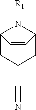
C1(C#N)CC2N([R1])C(C1)C=C2
